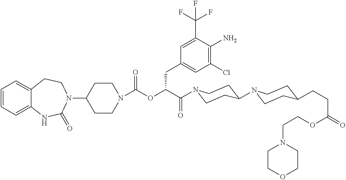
C1=CC=C2C(=C1)CCN(C1CCN(C(OC(C(=O)N3CCC(N4CCC(CCC(=O)OCCN5CCOCC5)CC4)CC3)CC3=CC(Cl)=C(N)C(C(F)(F)F)=C3)=O)CC1)C(=O)N2
